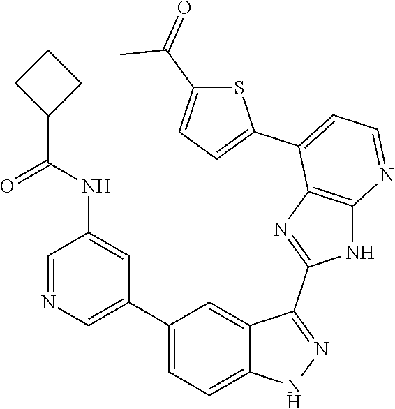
C1=NC=C(C2=CC=C3C(=C2)C(C2=NC4=C(N2)N=CC=C4C2=CC=C(C(=O)C)S2)=NN3)C=C1NC(=O)C1CCC1
